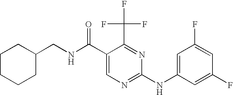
C1CCCC(CNC(C2=CN=C(NC3=CC(F)=CC(F)=C3)N=C2C(F)(F)F)=O)C1
